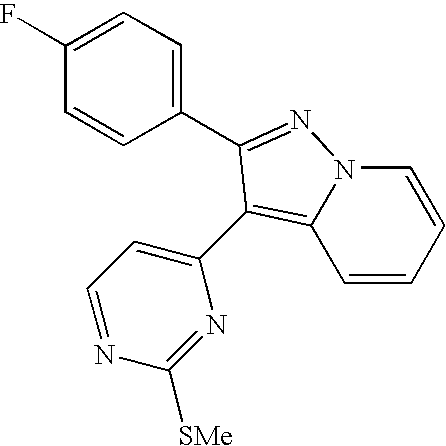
C1=CC=CN2C1=C(C1=CC=NC([SMe])=N1)C(C1=CC=C(F)C=C1)=N2
